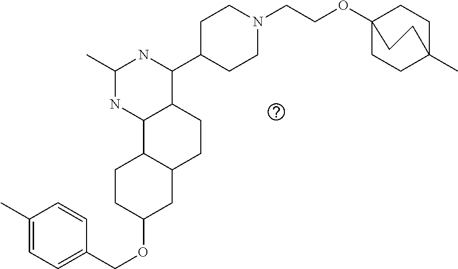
O(C1CC2C(CC1)C1C(CC2)C(C2CCN(CCOC34CCC(C)(CC3)CC4)CC2)NC(C)N1)CC1=CC=C(C)C=C1
